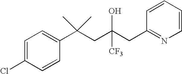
C1=CC(C(CC(CC2=NC=CC=C2)(O)[CF3])(C)C)=CC=C1Cl
